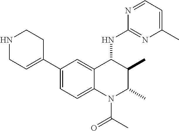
N1=CC=C(C)N=C1NC1C(C)C(C)N(C(=O)C)C2=CC=C(C3=CCNCC3)C=C12
